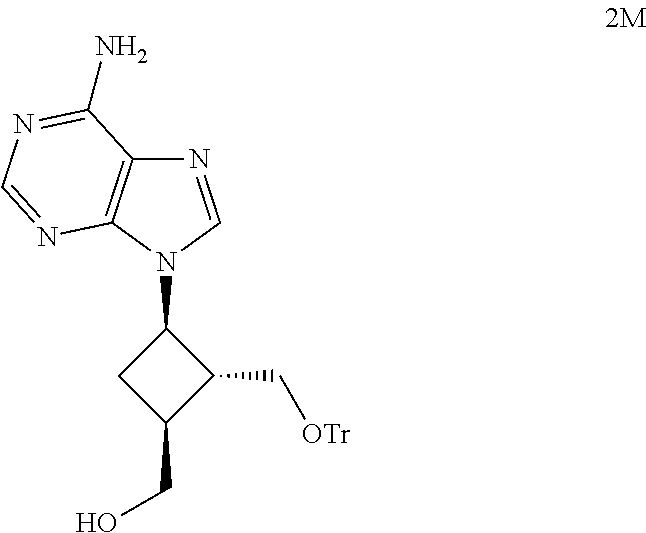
N1=CN(C2CC(CO)C2C[OTr])C2=C1C(N)=NC=N2
